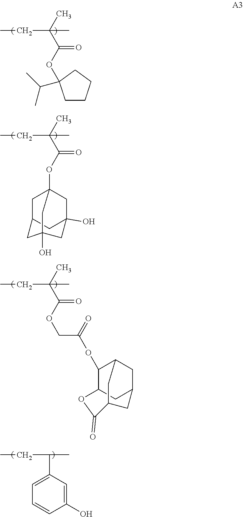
C(C(C)(C(OC1(C(C)C)CCCC1)=O)C)C.C(C(C)(C(OC12CC3CC(O)(C1)CC(O)(C3)C2)=O)C)C.C(C(C)(C(OCC(OC1C2CC3CC1CC(C3)C(=O)O2)=O)=O)C)C.C(C(C)C1=CC=CC(O)=C1)C
